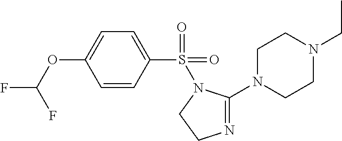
O(C1=CC=C(S(=O)(=O)N2C(N3CCN(CC)CC3)=NCC2)C=C1)C(F)F
